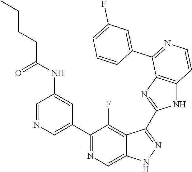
C1=NC=C(C2=NC=C3C(=C2F)C(C2=NC4=C(N2)C=CN=C4C2=CC(F)=CC=C2)=NN3)C=C1NC(CCCC)=O
